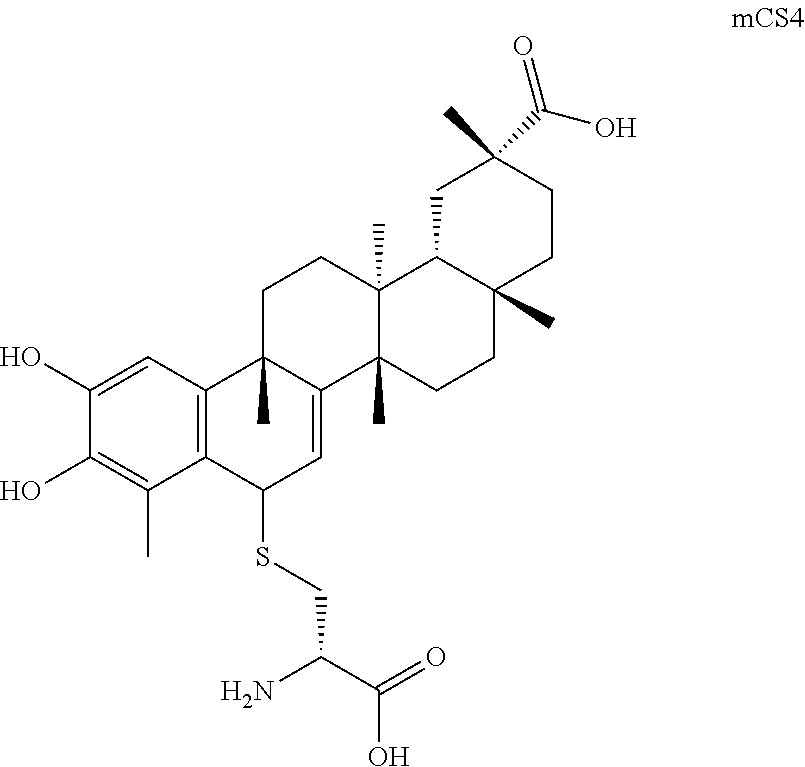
C1(O)=C(C)C2=C(C=C1O)C1(C)C(=CC2SCC(C(O)=O)N)C2(C)C(C)(CC1)C1C(C)(CC2)CCC(C)(C(O)=O)C1
